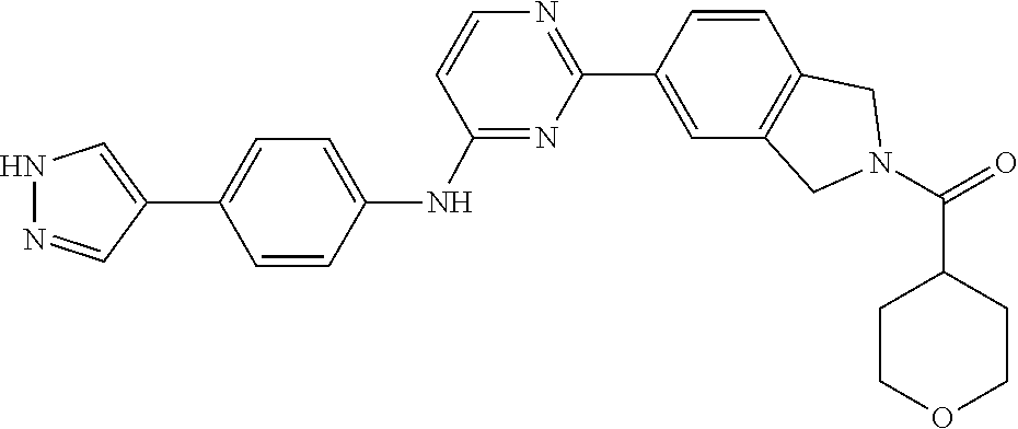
O=C(N1CC2=C(C=CC(C3=NC=CC(NC4=CC=C(C5=CNN=C5)C=C4)=N3)=C2)C1)C1CCOCC1
